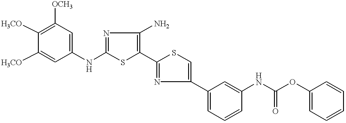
C1=C(NC2=NC(N)=C(C3=NC(C4=CC=CC(NC(OC5=CC=CC=C5)=O)=C4)=CS3)S2)C=C([H3CO])C([H3CO])=C1[OCH3]
